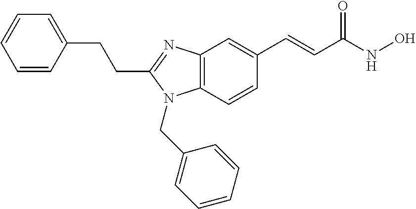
C1=CC(CCC2=NC3=C(N2CC2=CC=CC=C2)C=CC(C=CC(NO)=O)=C3)=CC=C1
